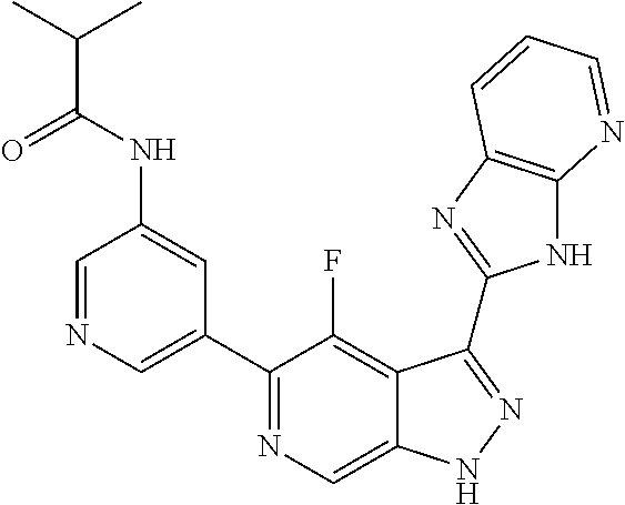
C1=NC=C(C2=NC=C3C(=C2F)C(C2=NC4=C(N2)N=CC=C4)=NN3)C=C1NC(C(C)C)=O
